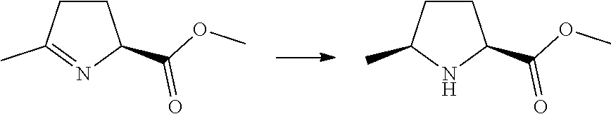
C1CC(C)NC1C(OC)=O.C1CC(C)=NC1C(OC)=O
